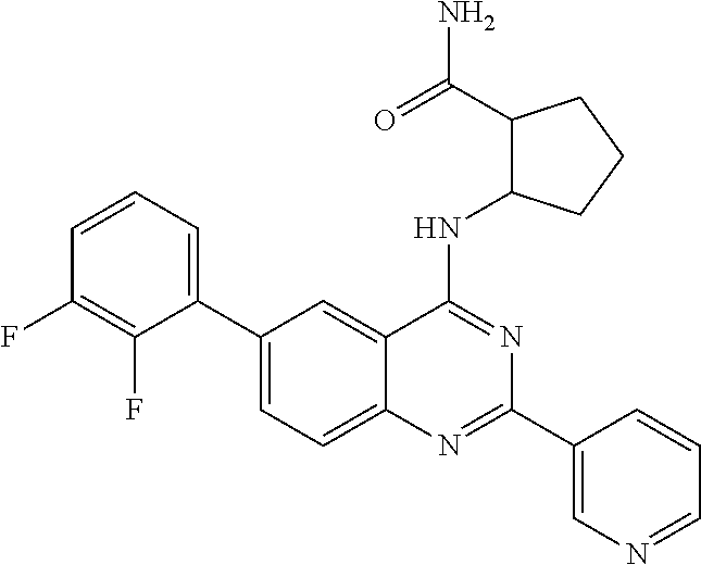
C1(C2=CC=CC(F)=C2F)=CC=C2C(=C1)C(NC1C(C(N)=O)CCC1)=NC(C1=CN=CC=C1)=N2
